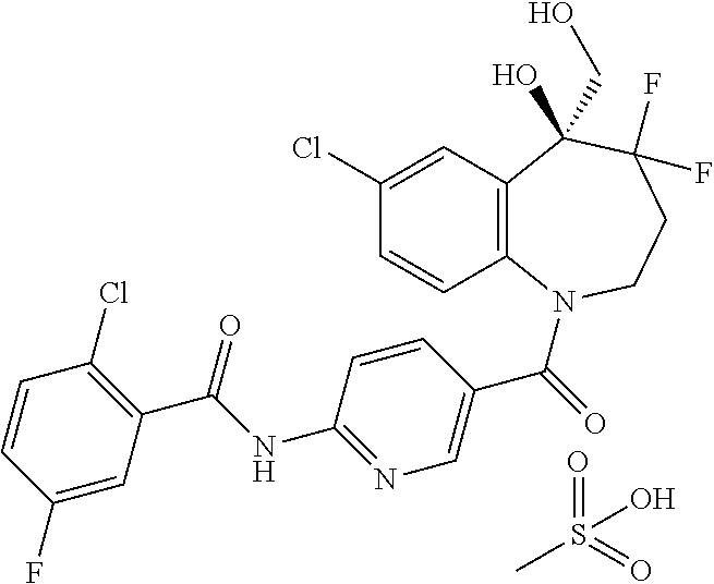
C12=C(N(C(=O)C3=CN=C(NC(C4=C(Cl)C=CC(F)=C4)=O)C=C3)CCC(F)(F)C1(CO)O)C=CC(Cl)=C2.CS(=O)(=O)O
